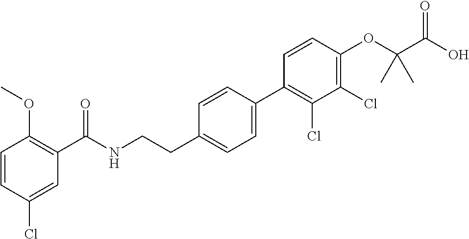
C1=CC(Cl)=CC(C(NCCC2=CC=C(C3=C(Cl)C(Cl)=C(OC(C(O)=O)(C)C)C=C3)C=C2)=O)=C1OC
